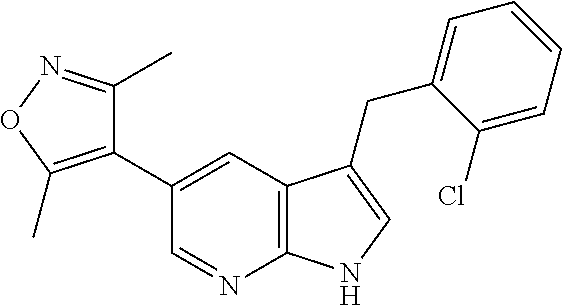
C1(C2=C(C)ON=C2C)=CC2=C(N=C1)NC=C2CC1=CC=CC=C1Cl
